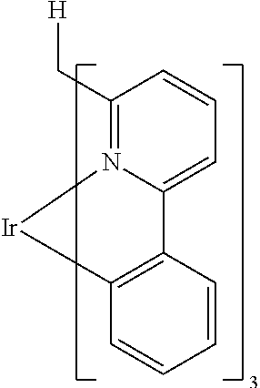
C1(C[H])=N2C(=CC=C1)C1=C([Ir]2)C=CC=C1
